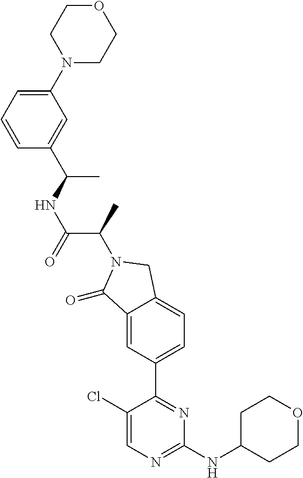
C1(=O)C2=CC(C3=NC(NC4CCOCC4)=NC=C3Cl)=CC=C2CN1C(C(NC(C1=CC(N2CCOCC2)=CC=C1)C)=O)C
